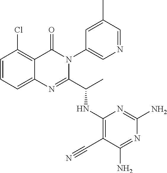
C1=CC=C2C(=C1Cl)C(=O)N(C1=CN=CC(C)=C1)C(C(C)NC1=C(C#N)C(N)=NC(N)=N1)=N2
